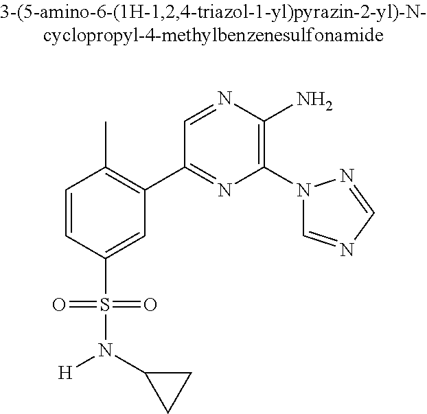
C1=CC(S(=O)(=O)N(C2CC2)[H])=CC(C2=NC(N3C=NC=N3)=C(N)N=C2)=C1C
